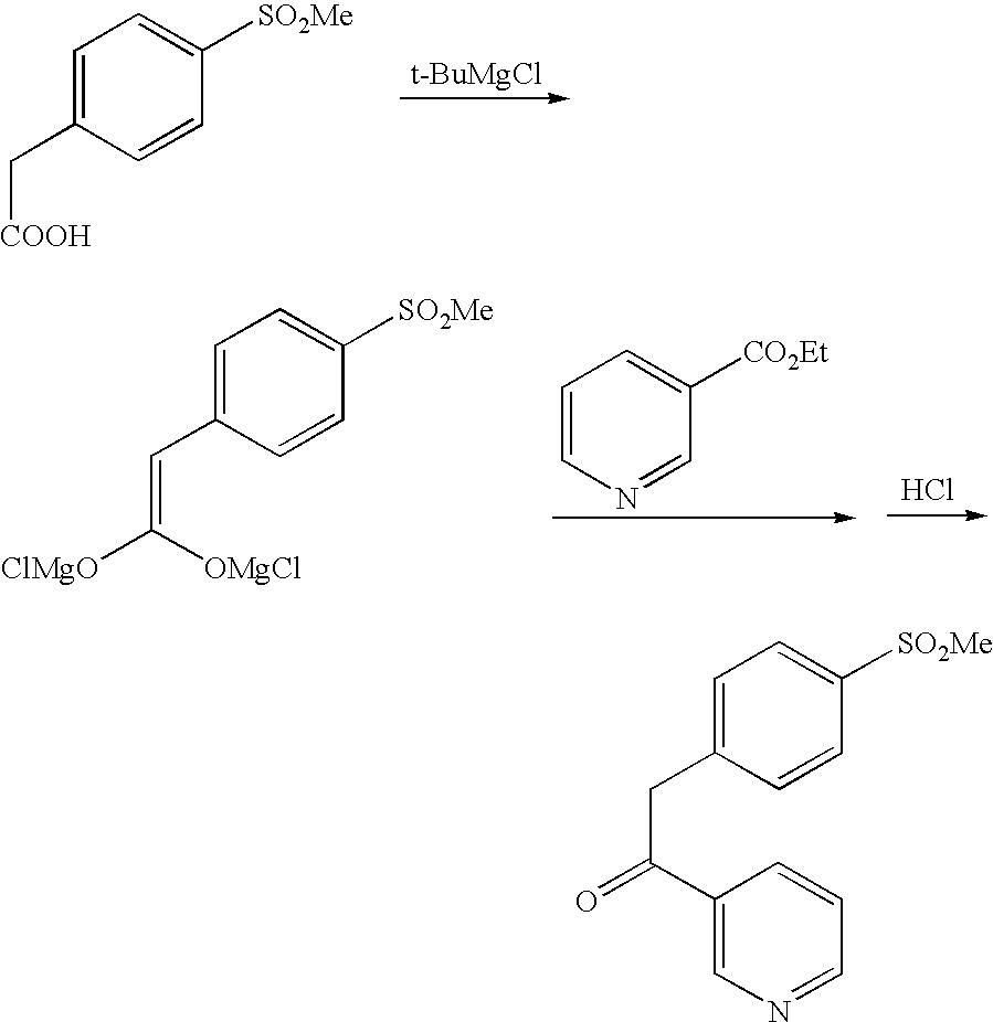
C1=C(C[COOH])C=CC([SO2Me])=C1.[t-BuMgCl].C1=C(C=C([ClMgO])[OMgCl])C=CC([SO2Me])=C1.C1=CN=CC([CO2Et])=C1.Cl.C1=C(CC(C2=CN=CC=C2)=O)C=CC([SO2Me])=C1
